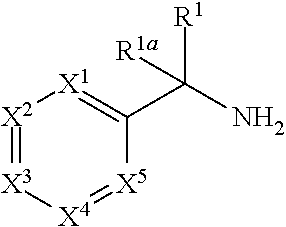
NC(C1=[X1][X2]=[X3][X4]=[X5]1)([R1])[R1a]
